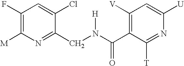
C1(F)=C([M])N=C(CN(C(C2=C([V])C=C([U])N=C2[T])=O)[H])C(Cl)=C1
